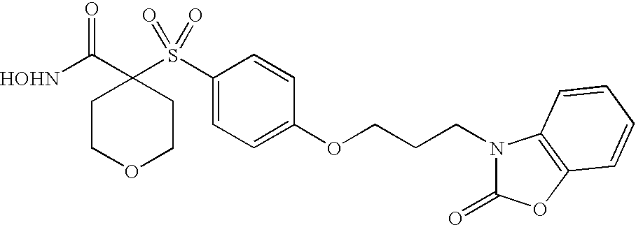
[HOHN]C(C1(S(C2=CC=C(OCCCN3C(=O)OC4=C3C=CC=C4)C=C2)(=O)=O)CCOCC1)=O
